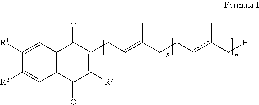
C1([R1])=CC2=C(C=C1[R2])C(=O)C([R3])=C(CC=C(CCcc(C[H])C)C)C2=O
